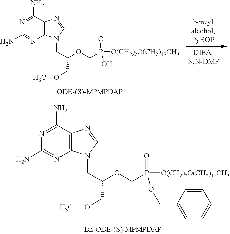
N1=C(N)C2=C(N=C1N)N(CC(OCP(=O)([O(CH2)2O(CH2)17CH3])OCC1=CC=CC=C1)COC)C=N2.N1=C(N)C2=C(N=C1N)N(CC(OCP(=O)([O(CH2)2O(CH2)17CH3])O)COC)C=N2
